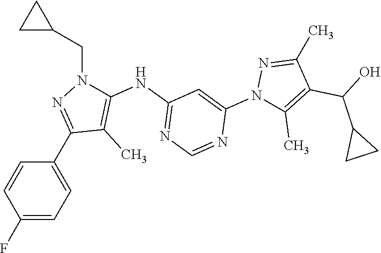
C1(F)=CC=C(C2=NN(CC3CC3)C(NC3=NC=NC(N4C(C)=C(C(O)C5CC5)C(C)=N4)=C3)=C2C)C=C1
